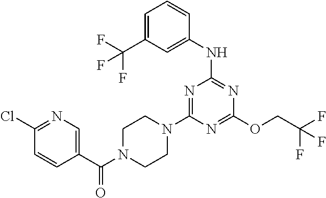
C1=C(C(F)(F)F)C=C(NC2=NC(OCC(F)(F)F)=NC(N3CCN(C(=O)C4=CN=C(Cl)C=C4)CC3)=N2)C=C1
